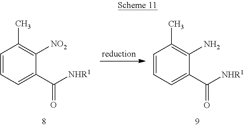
C1=CC=C(C([NHR1])=O)C([NO2])=C1C.C1=CC=C(C([NHR1])=O)C(N)=C1C
